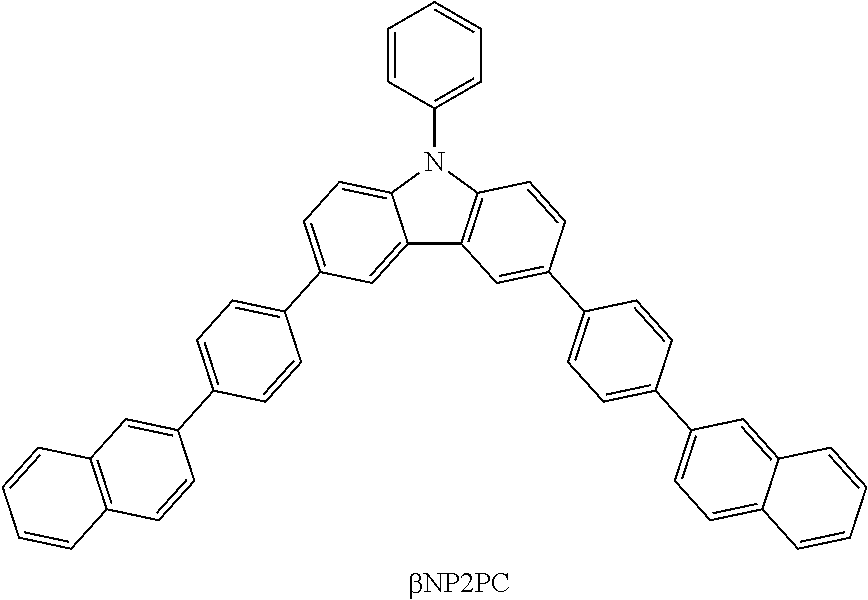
C1=CC(N2C3=C(C4=CC(C5=CC=C(C6=CC7=C(C=C6)C=CC=C7)C=C5)=CC=C42)C=C(C2=CC=C(C4=CC=C5C(=C4)C=CC=C5)C=C2)C=C3)=CC=C1
